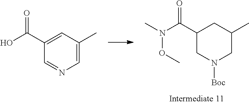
C1(C(N(C)OC)=O)CN([Boc])CC(C)C1.C1(C(O)=O)=CC(C)=CN=C1
